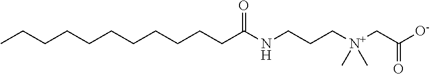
CCCCCCCCCCCC(NCCC[N+](CC([O-])=O)(C)C)=O
